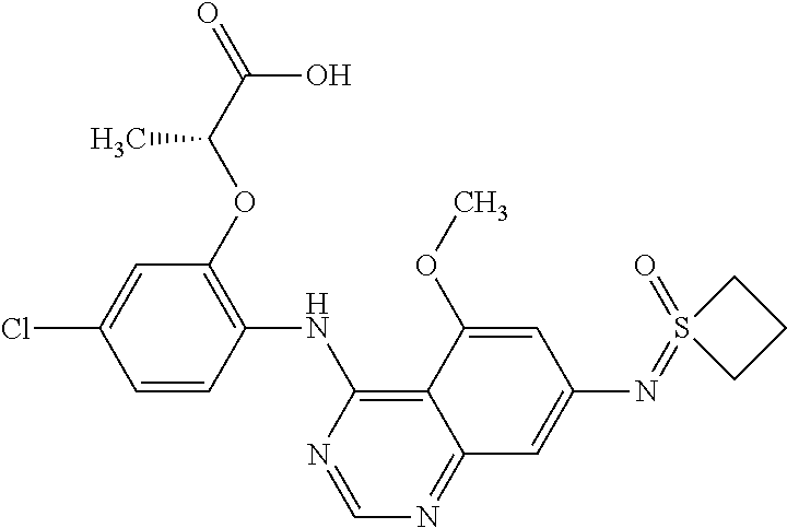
C1=CC(NC2=C3C(=NC=N2)C=C(N=S2(=O)CCC2)C=C3OC)=C(OC(C(=O)O)C)C=C1Cl
